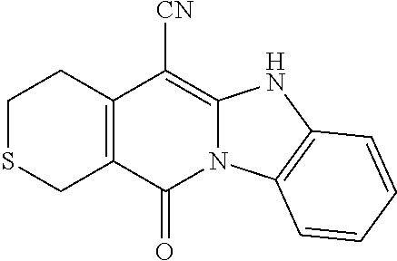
C1SCC2=C(C1)C([CN])=C1N(C2=O)C2=C(N1)C=CC=C2
